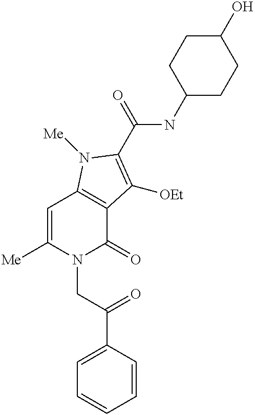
[Me]C1=CC2=C(C(=O)N1CC(C1=CC=CC=C1)=O)C([OEt])=C(C(=O)NC1CCC(O)CC1)N2[Me]
